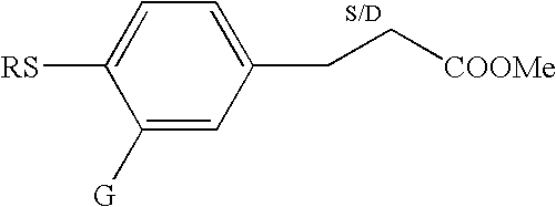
C1=C(CC[COOMe])C=C([G])C([RS])=C1
